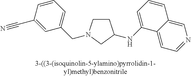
C1CN(CC2=CC=CC(C#N)=C2)CC1NC1=CC=CC2=CN=CC=C12
